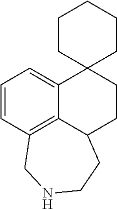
C1=CC2=C3C(=C1)C1(CCC3CCNC2)CCCCC1
